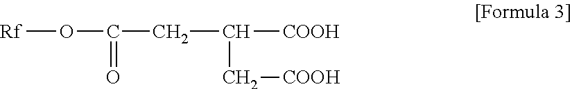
C(C([COOH])C[COOH])C(O[Rf])=O
